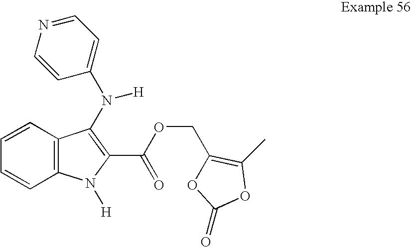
C1=CC=CC2=C1N([H])C(C(OCC1=C(C)OC(=O)O1)=O)=C2N([H])C1=CC=NC=C1
